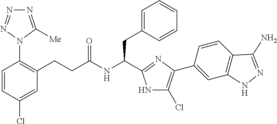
C1=CC(Cl)=CC(CCC(NC(CC2=CC=CC=C2)C2=NC(C3=CC4=C(C=C3)C(N)=NN4)=C(Cl)N2)=O)=C1N1C([Me])=NN=N1
